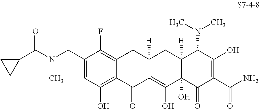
C1(C(N(CC2=CC(O)=C3C(=C2F)CC2([H])C(=C(O)C4(O)C([H])(C2)C(N(C)C)C(O)=C(C(N)=O)C4=O)C3=O)C)=O)CC1
